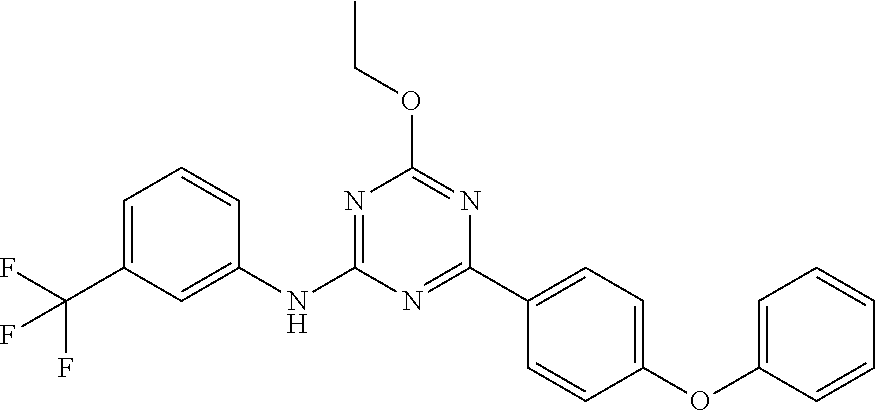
N1=C(C2=CC=C(OC3=CC=CC=C3)C=C2)N=C(OCC)N=C1NC1=CC(C(F)(F)F)=CC=C1
